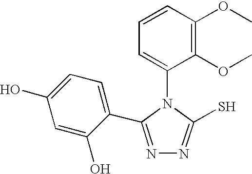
C1=CC(OC)=C(OC)C(N2C(S)=NN=C2C2=CC=C(O)C=C2O)=C1
